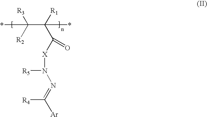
C(=NN([R5])[X]C(C([R1])(C([R2])([R3])*)*)=O)([R4])[Ar]
